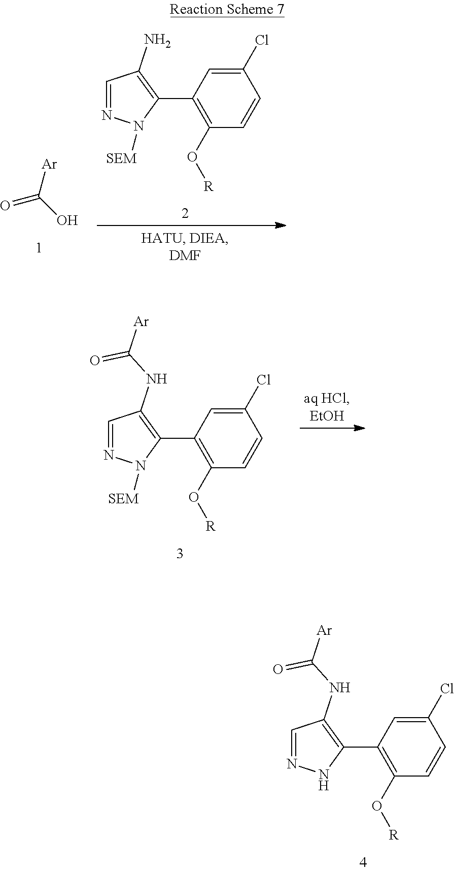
C1=NNC(C2=C(O[R])C=CC(Cl)=C2)=C1NC([Ar])=O.O=C(O)[Ar].C1=NN([SEM])C(C2=C(O[R])C=CC(Cl)=C2)=C1N.C1=NN([SEM])C(C2=C(O[R])C=CC(Cl)=C2)=C1NC([Ar])=O
